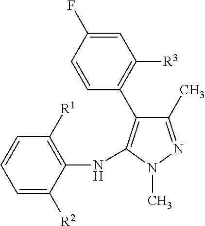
C1=C(F)C=CC(C2=C(NC3=C([R1])C=CC=C3[R2])N(C)N=C2C)=C1[R3]
